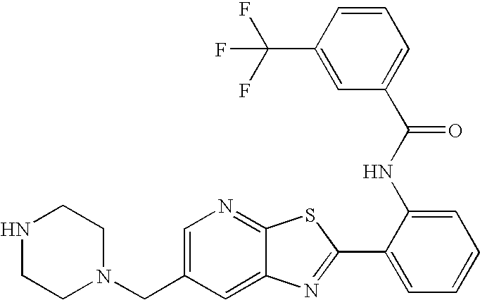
C12=CC(CN3CCNCC3)=CN=C1SC(C1=CC=CC=C1NC(=O)C1=CC=CC(C(F)(F)F)=C1)=N2
